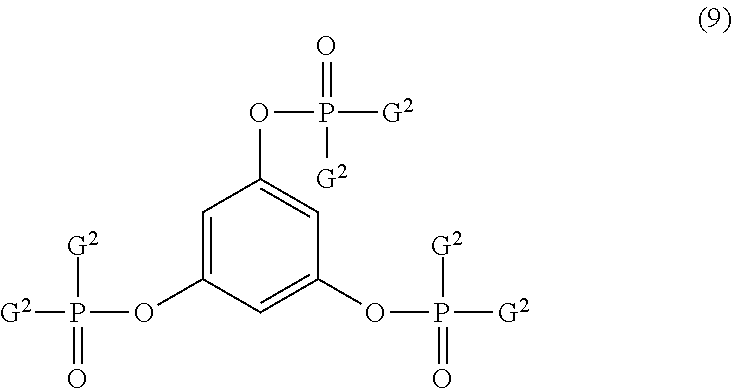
C1=C(OP([G2])([G2])=O)C=C(OP([G2])(=O)[G2])C=C1OP(=O)([G2])[G2]
